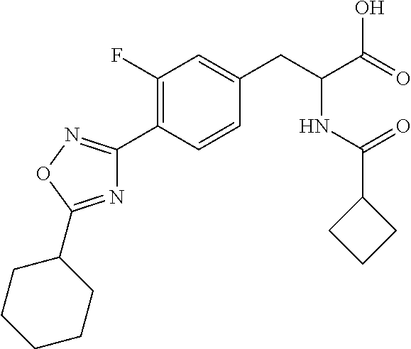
C1(F)=C(C2=NOC(C3CCCCC3)=N2)C=CC(CC(C(=O)O)NC(C2CCC2)=O)=C1
